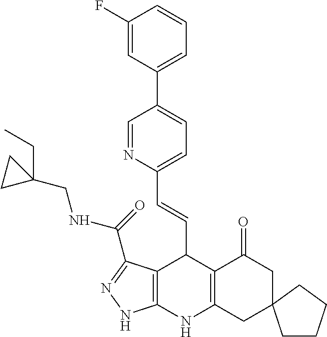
C1(F)=CC(C2=CC=C(C=CC3C4=C(NC5=C3C(=O)CC3(C5)CCCC3)NN=C4C(NCC3(CC)CC3)=O)N=C2)=CC=C1
